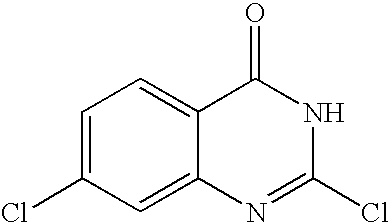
C1=C(Cl)C=C2C(=C1)C(=O)NC(Cl)=N2
